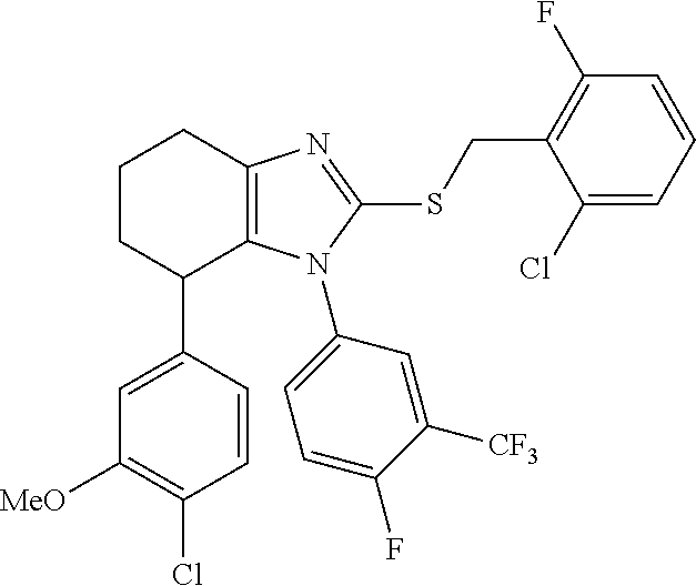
C1([MeO])=C(Cl)C=CC(C2C3=C(CCC2)N=C(SCC2=C(F)C=CC=C2Cl)N3C2=CC=C(F)C([CF3])=C2)=C1
